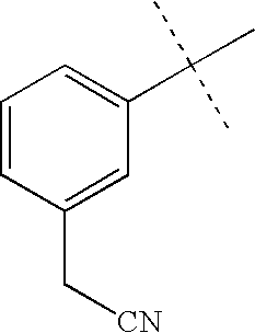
C1=CC(C[CN])=CC(C(C)(C)C)=C1
